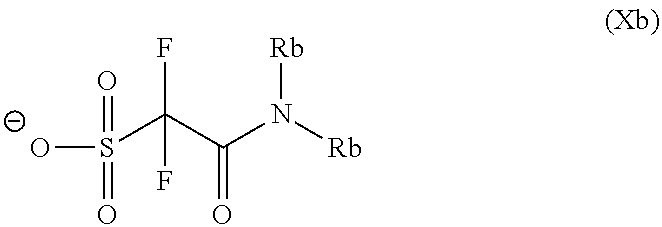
[O-]S(=O)(=O)C(C(N([Rb])[Rb])=O)(F)F
